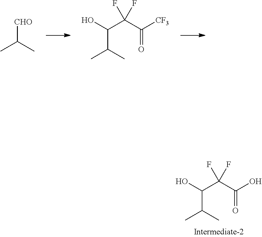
[CHO]C(C)C.C(C(C([CF3])=O)(F)F)(O)C(C)C.C(C(C(O)=O)(F)F)(O)C(C)C
